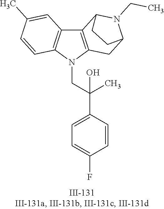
N1(CC(C2=CC=C(F)C=C2)(C)O)C2=C(C3=C1C=CC(C)=C3)C1N(CC)C(C2)CC1
